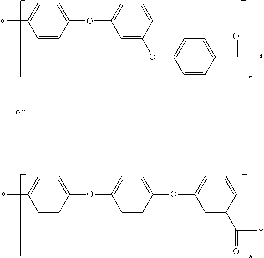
CC1=CC=C(OC2=CC=CC(OC3=CC=C(C(=O)C)C=C3)=C2)C=C1.CC1=CC=C(OC2=CC=C(OC3=CC=CC(C(C)=O)=C3)C=C2)C=C1
